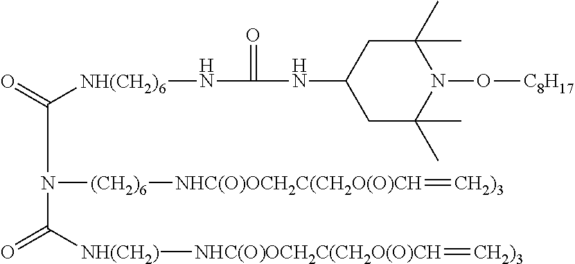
C1(C)(C)CC(NC(=O)N[NH(CH2)6]C(=O)N(C(=O)[NH(CH2)][NHC(O)OCH2C(CH2O(O)CH]=[CH2)3])[(CH2)6][NHC(O)OCH2C(CH2O(O)CH]=[CH2)3])CC(C)(C)N1O[C8H17]
